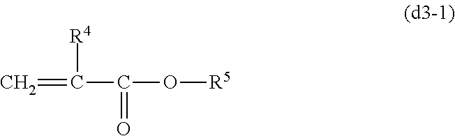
C=C([R4])C(=O)O[R5]
